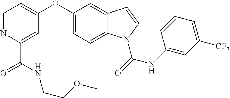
C1=NC(C(NCCOC)=O)=CC(OC2=CC=C3C(=C2)C=CN3C(=O)NC2=CC([CF3])=CC=C2)=C1
